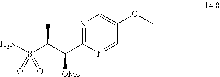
N1=C(C(C(S(N)(=O)=O)C)[OMe])N=CC(OC)=C1
